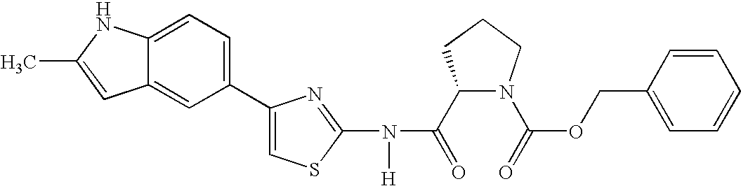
C1(C(=O)N(C2=NC(C3=CC=C4C(=C3)C=C(C)N4)=CS2)[H])N(C(=O)OCC2=CC=CC=C2)CCC1
